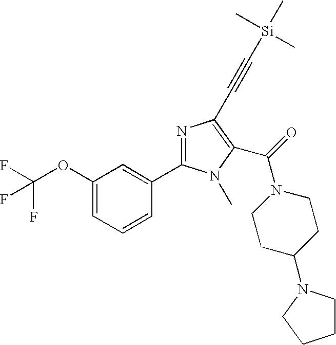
C(OC1=CC=CC(C2=NC(C#C[Si](C)(C)C)=C(C(=O)N3CCC(N4CCCC4)CC3)N2C)=C1)(F)(F)F
